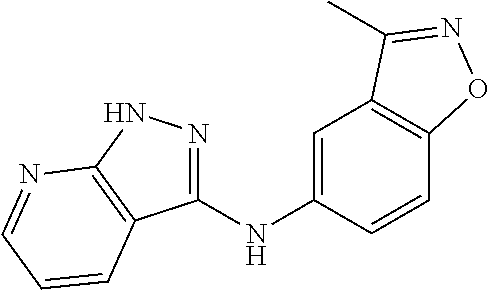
C1(NC2=CC3=C(C=C2)ON=C3C)=NNC2=C1C=CC=N2
